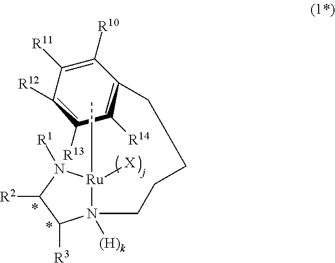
C1([R13])C([R14])C(CCCCN2([(H)k])[Ru](CC)([X])N([R1])C([R2])C2[R3])C([R10])=C([R11])C1[R12]
